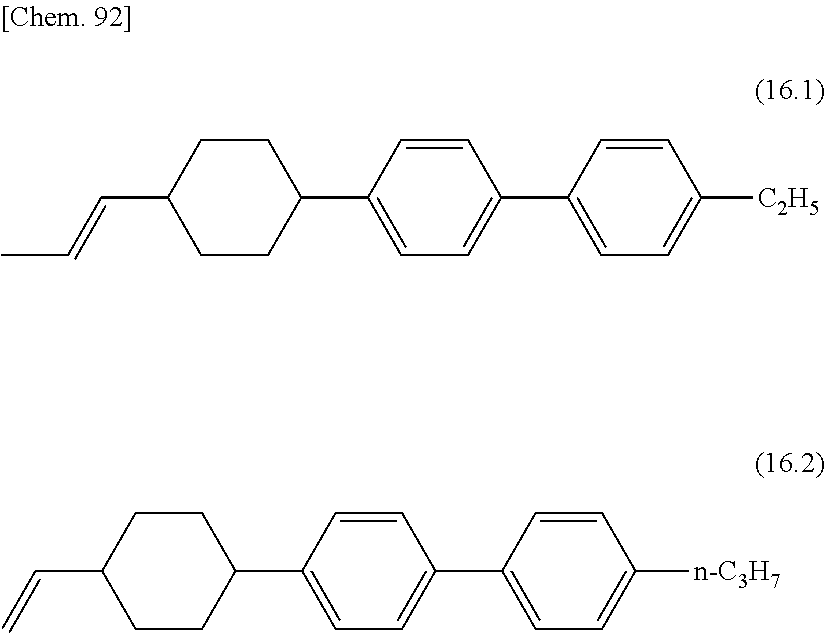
C(C1CCC(C2=CC=C(C3=CC=C([C2H5])C=C3)C=C2)CC1)=CC.C(C1CCC(C2=CC=C(C3=CC=C([n-C3H7])C=C3)C=C2)CC1)=C
